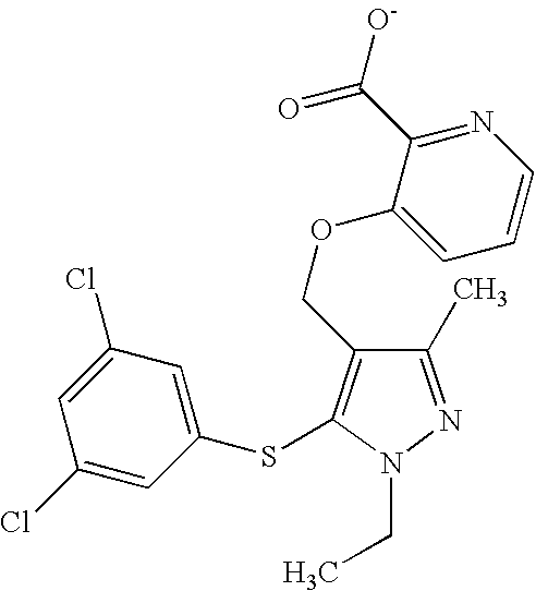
C1(C)=NN(CC)C(SC2=CC(Cl)=CC(Cl)=C2)=C1COC1=CC=CN=C1C(=O)[O-]
